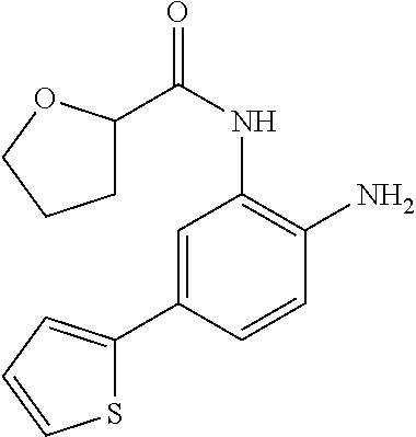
C1(C(NC2=C(N)C=CC(C3=CC=CS3)=C2)=O)CCCO1
